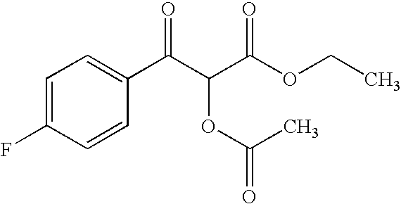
C1=C(F)C=CC(C(C(C(OCC)=O)OC(=O)C)=O)=C1
